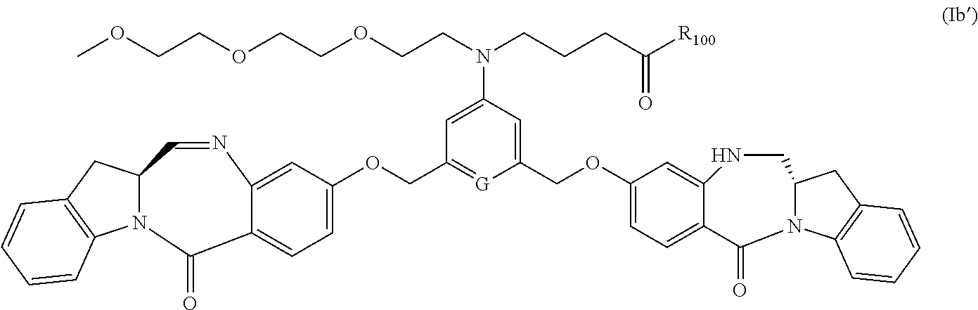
C1(OCC2=CC(N(CCCC([R100])=O)CCOCCOCCOC)=CC(COC3=CC=C4C(=C3)N=CC3N(C4=O)C4=C(C3)C=CC=C4)=[G]2)=CC=C2C(=C1)NCC1N(C2=O)C2=C(C1)C=CC=C2
